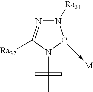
C1([Ra32])=NN([Ra31])CN1CC
